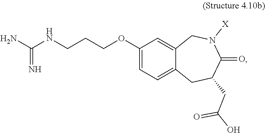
NC(NCCCOC1=CC=C2C(=C1)CN([X])C(=O)C(CC(O)=O)C2)=N
